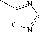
C1(C)=NC=NO1
